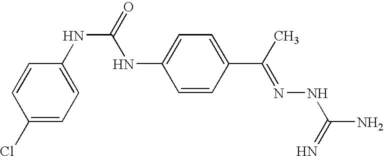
C1(Cl)=CC=C(NC(=O)NC2=CC=C(C(C)=NNC(=N)N)C=C2)C=C1
